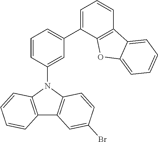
C1=CC(N2C3=C(C4=C2C=CC(Br)=C4)C=CC=C3)=CC(C2=CC=CC3=C2OC2=CC=CC=C32)=C1
